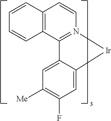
C12=C(C3=N(C=C1)[Ir]C1=CC(F)=C([Me])C=C31)C=CC=C2
